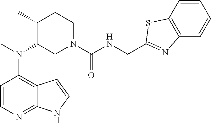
C12=C(N(C)C3CN(C(NCC4=NC5=C(C=CC=C5)S4)=O)CCC3C)C=CN=C1NC=C2
